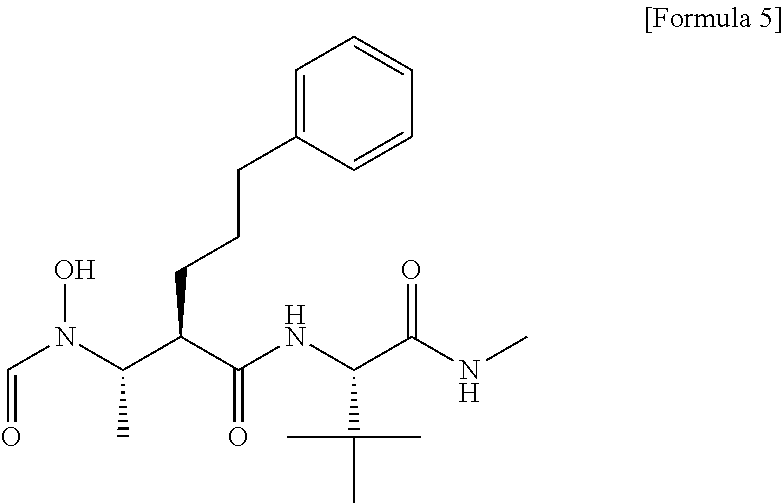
C(N(C(C(C(NC(C(NC)=O)C(C)(C)C)=O)CCCC1=CC=CC=C1)C)O)=O
